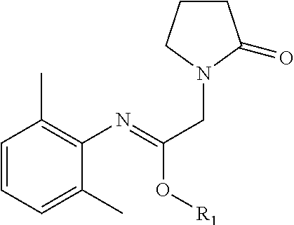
C1=CC=C(C)C(N=C(CN2C(=O)CCC2)O[R1])=C1C
